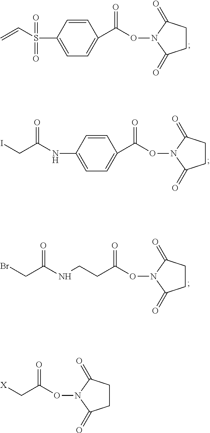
C1=CC(S(=O)(=O)C=C)=CC=C1C(=O)ON1C(=O)CCC1=O.C1=CC(NC(CI)=O)=CC=C1C(=O)ON1C(=O)CCC1=O.C(C(=O)ON1C(=O)CCC1=O)CNC(CBr)=O.C(C(=O)ON1C(=O)CCC1=O)[X]
